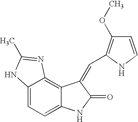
C12=CC=C3C(=C1N=C(C)N2)C(=CC1=C(OC)C=CN1)C(=O)N3
